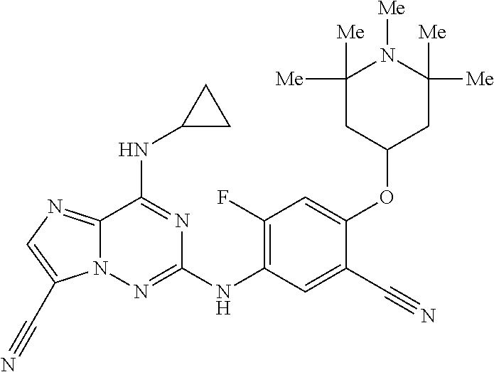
C1(F)=C(NC2=NN3C(=NC=C3C#N)C(NC3CC3)=N2)C=C(C#N)C(OC2CC([Me])([Me])N([Me])C([Me])([Me])C2)=C1
